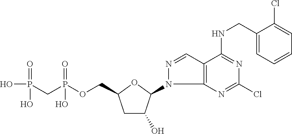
C1C(O)C(N2C3=C(C=N2)C(NCC2=CC=CC=C2Cl)=NC(Cl)=N3)OC1COP(CP(O)(=O)O)(=O)O
